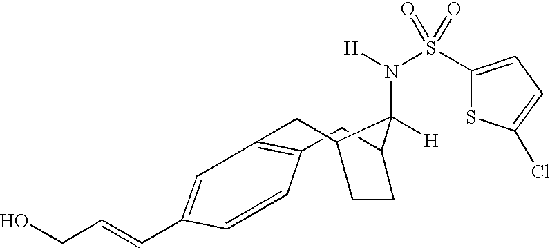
C1=CC(C=CCO)=CC2=C1CC1CCC(C2)C1(N(S(C1=CC=C(Cl)S1)(=O)=O)[H])[H]
